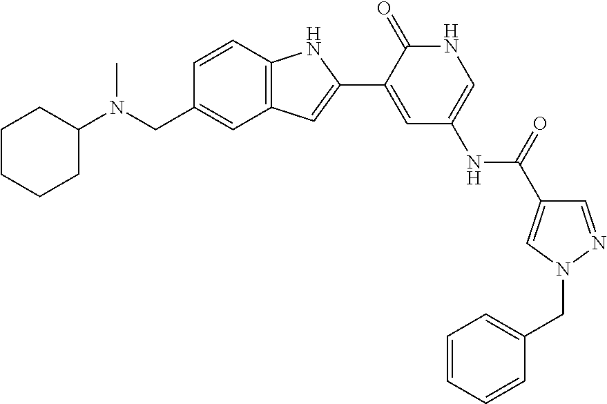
C1(N(C)CC2=CC3=C(C=C2)NC(C2=CC(NC(=O)C4=CN(CC5=CC=CC=C5)N=C4)=CNC2=O)=C3)CCCCC1
